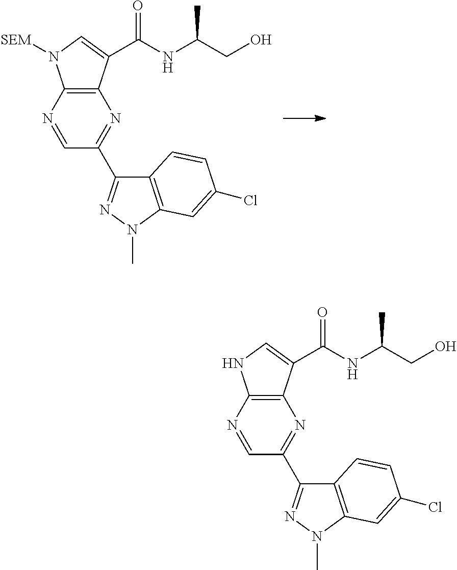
C1=NC2=C(N=C1C1=NN(C)C3=C1C=CC(Cl)=C3)C(C(NC(C)CO)=O)=CN2[SEM].C1=NC2=C(N=C1C1=NN(C)C3=C1C=CC(Cl)=C3)C(C(NC(C)CO)=O)=CN2
